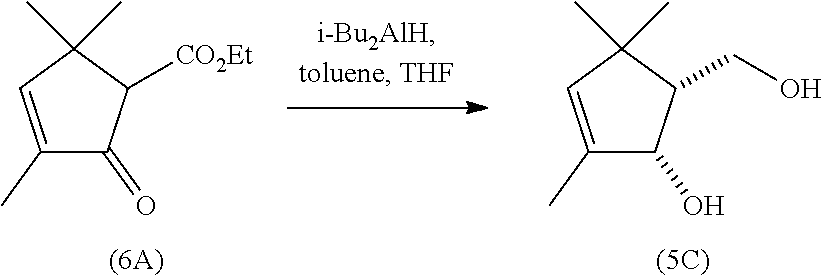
C1(C)=CC(C)(C)C(CO)C1O.C1(C)=CC(C)(C)C([CO2Et])C1=O
